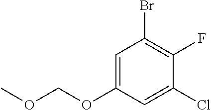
C1=C(OCOC)C=C(Cl)C(F)=C1Br
